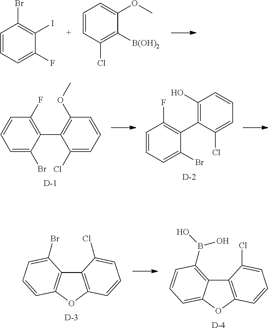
C1=CC=C(F)C(I)=C1Br.C1=CC(Cl)=C([B(OH)2])C(OC)=C1.C1=CC=C(Br)C(C2=C(OC)C=CC=C2Cl)=C1F.[D].C1=CC=C(Br)C(C2=C(O)C=CC=C2Cl)=C1F.[D].C12=C(OC3=CC=CC(B(O)O)=C13)C=CC=C2Cl.[D].C12=C(OC3=C1C(Br)=CC=C3)C=CC=C2Cl.[D]
